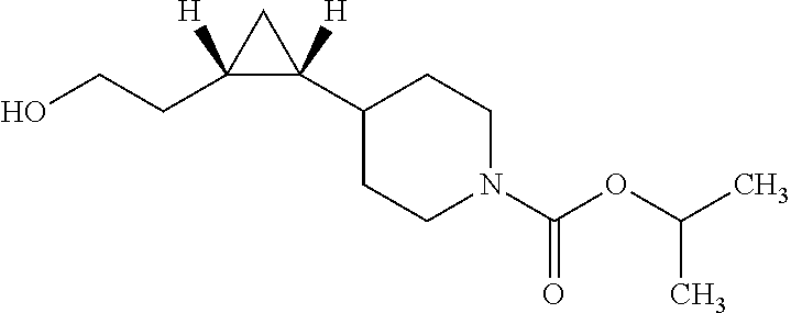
C1(C2([H])CC2(CCO)[H])CCN(C(OC(C)C)=O)CC1
